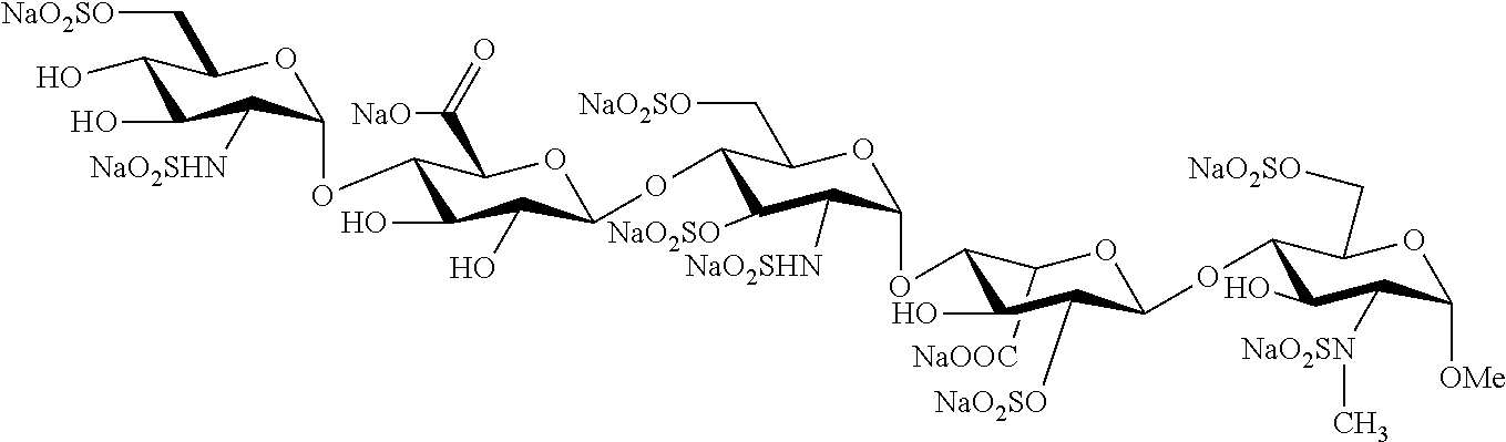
C1([NaOOC])C(OC2C([NaO2SHN])C([NaO2SO])C(OC3C(O)C(O)C(OC4C([NaO2SHN])C(O)C(O)C(C[NaO2SO])O4)C(C(=O)[NaO])O3)C(C[NaO2SO])O2)C(O)C([NaO2SO])C(OC2C(O)C([NaO2SN]C)C([OMe])OC2C[NaO2SO])O1
